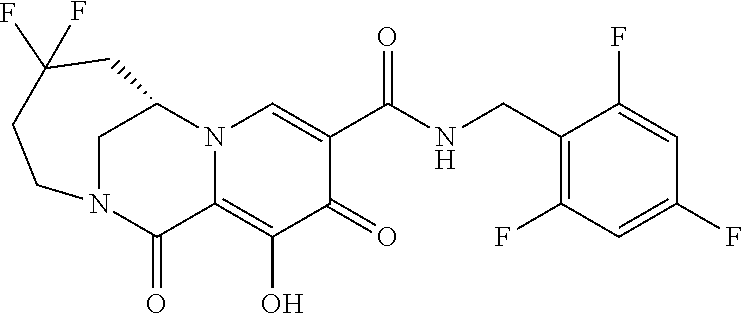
C1(O)=C2C(=O)N3CCC(F)(F)CC(N2C=C(C(=O)NCC2=C(F)C=C(F)C=C2F)C1=O)C3
